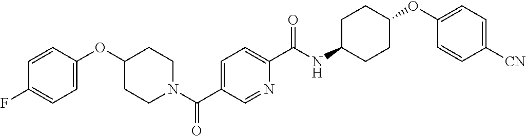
C1CN(C(C2=CC=C(C(=O)NC3CCC(OC4=CC=C([CN])C=C4)CC3)N=C2)=O)CCC1OC1=CC=C(F)C=C1
